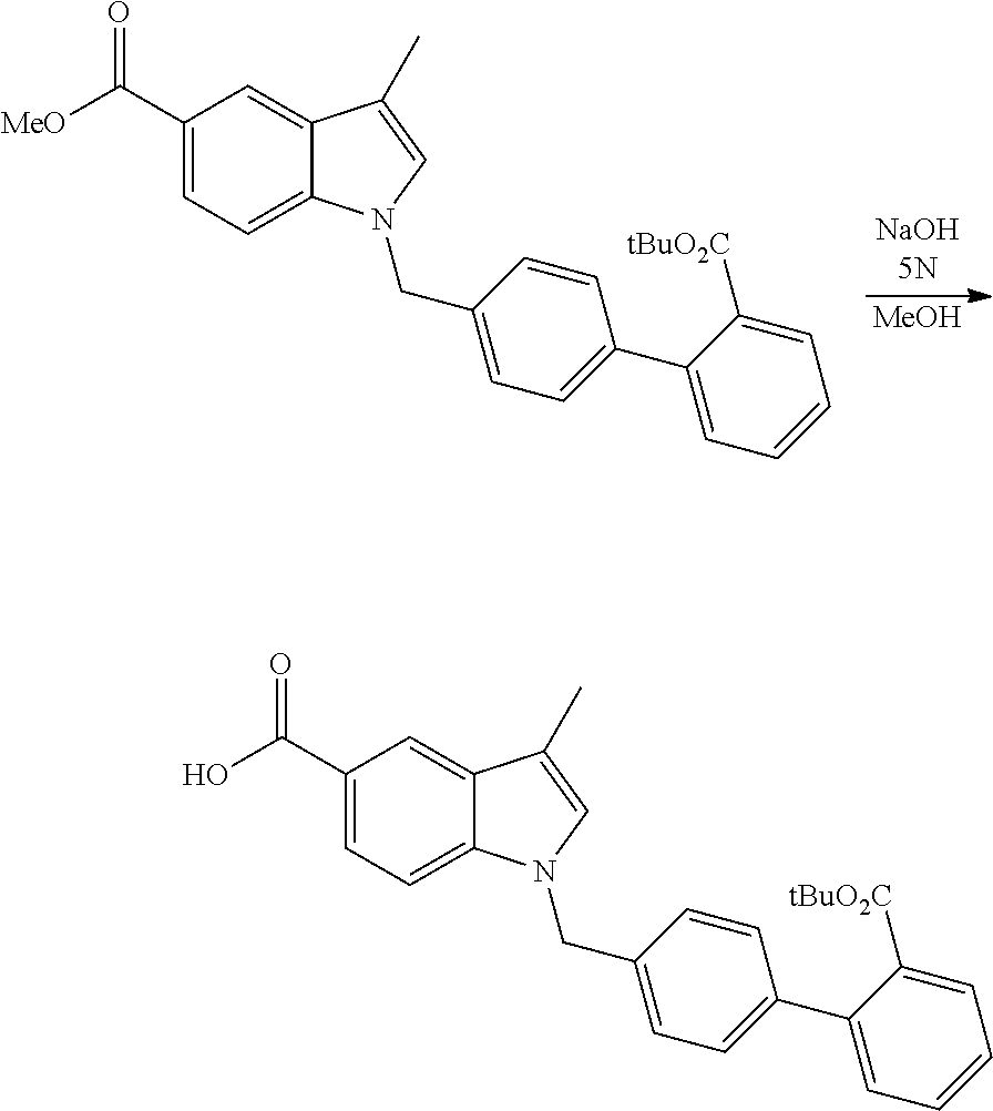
C1(C([MeO])=O)=CC=C2C(=C1)C(C)=CN2CC1=CC=C(C2=CC=CC=C2[tBuO2C])C=C1.[MeOH].C1(C(O)=O)=CC=C2C(=C1)C(C)=CN2CC1=CC=C(C2=CC=CC=C2[tBuO2C])C=C1
